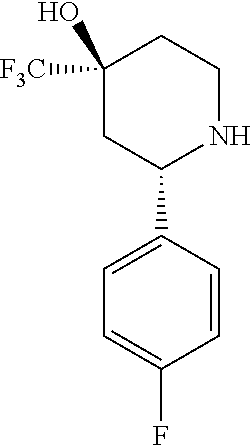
C1([F3C])(O)CC(C2=CC=C(F)C=C2)NCC1
